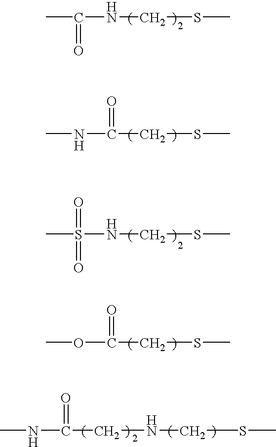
CC(NCSC)=O.C(NCSC)C(=O)NC.CNC(CSC)=O.COC(CSC)=O.CS(NCSC)(=O)=O
